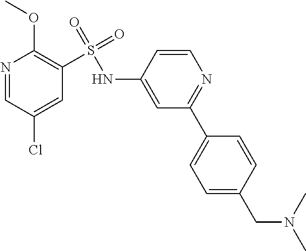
N1=CC(Cl)=CC(S(=O)(=O)NC2=CC(C3=CC=C(CN(C)C)C=C3)=NC=C2)=C1OC
